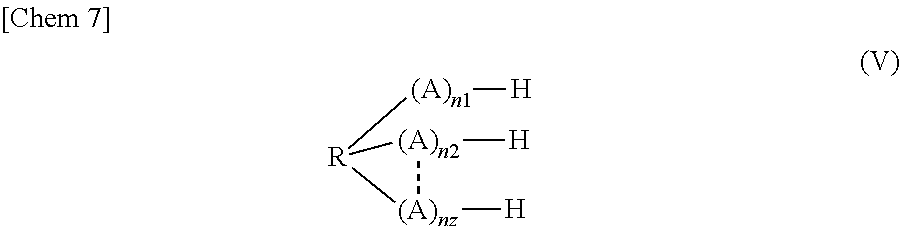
[R]1([(A)n1][H])[(A)n2]([H])[(A)nz]1[H]
